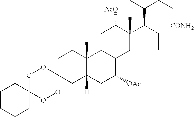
O1C2(OOC3(O1)CC1([H])C(C)(CC3)C3C(C([OAc])C1)C1C(C)(C([AcO])C3)C(C(C)CC[CONH2])CC1)CCCCC2
